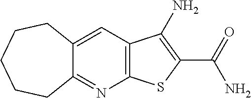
C12=C(C=C3C(=N1)CCCCC3)C(N)=C(C(N)=O)S2
